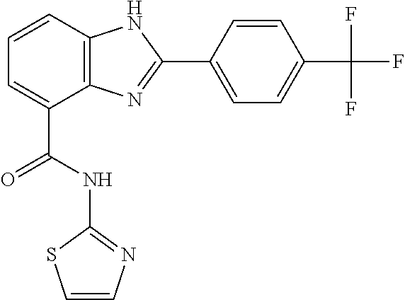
C1=CC2=C(C(C(NC3=NC=CS3)=O)=C1)N=C(C1=CC=C(C(F)(F)F)C=C1)N2
